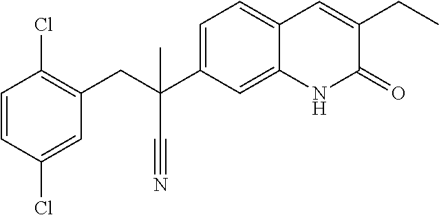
C(C1=C(Cl)C=CC(Cl)=C1)C(C#N)(C1=CC=C2C(=C1)NC(=O)C(CC)=C2)C
